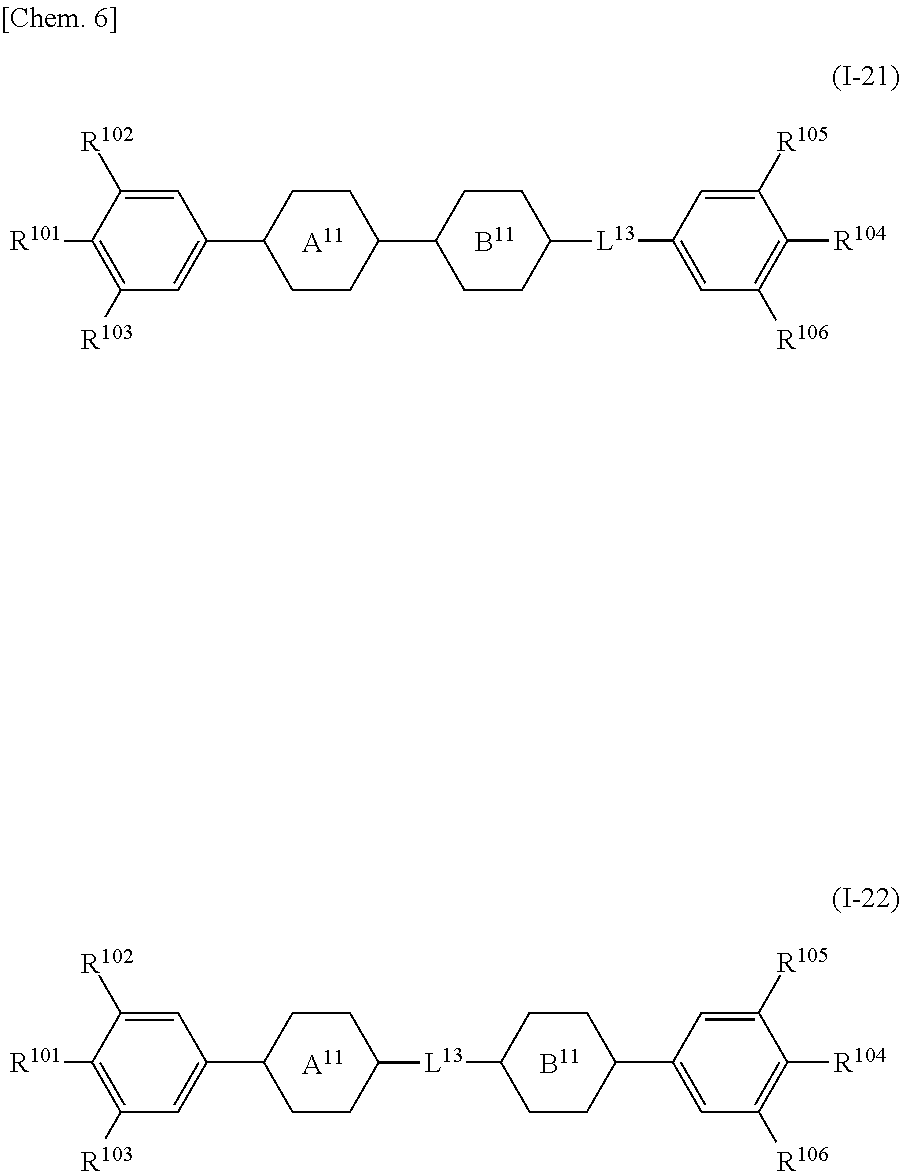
C1CC([L13]C2=CC([R106])=C([R104])C([R105])=C2)CCC1C1CCC(C2=CC([R103])=C([R101])C([R102])=C2)CC1.[A11].[A11].C1(C2CCC([L13]C3CCC(C4=CC([R103])=C([R101])C([R102])=C4)CC3)CC2)=CC([R106])=C([R104])C([R105])=C1
